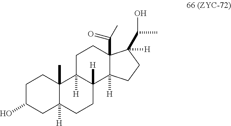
C1C(O)CC2([H])C(C)(C1)C1([H])C([H])(CC2)C2([H])C(C(=O)C)(CC1)C(C(O)C)([H])CC2
